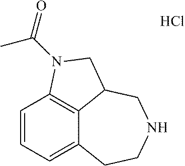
C1=CC=C2C3=C1N(C(C)=O)CC3CNCC2.Cl
